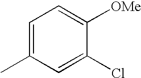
C1=C(C)C=C(Cl)C([OMe])=C1
